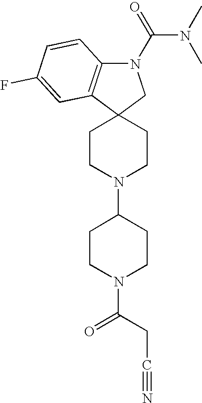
C1CN(C2CCN(C(=O)CC#N)CC2)CCC12CN(C(=O)N(C)C)C1=C2C=C(F)C=C1
